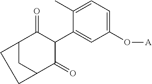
C1(O[A])=CC=C(C)C(C2C(=O)C3CC(C2=O)CC3)=C1
